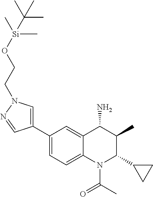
C1(C2=CN(CCO[Si](C)(C)C(C)(C)C)N=C2)=CC=C2C(=C1)C(N)C(C)C(C1CC1)N2C(C)=O
